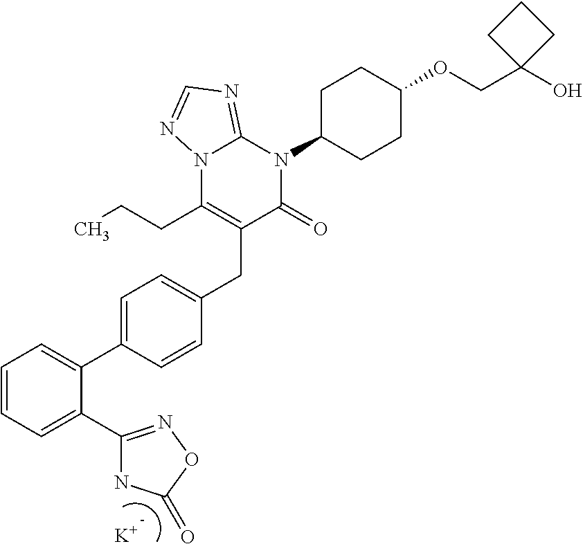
C1=C(C2=CC=CC=C2C2=NOC(=O)N2)C=CC(CC2=C(CCC)N3C(=NC=N3)N(C3CCC(OCC4(O)CCC4)CC3)C2=O)=C1.[K]
